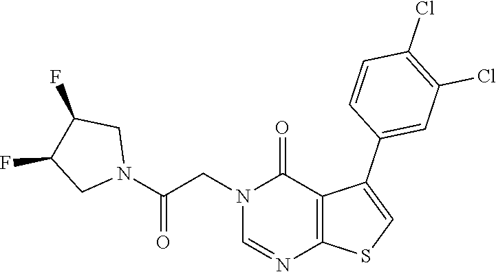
N1(CC(N2CC(F)C(F)C2)=O)C=NC2=C(C1=O)C(C1=CC(Cl)=C(Cl)C=C1)=CS2
